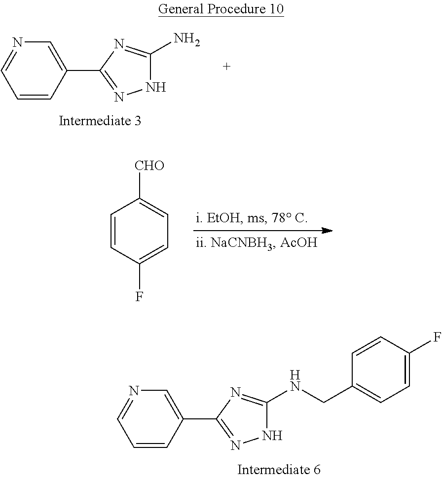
C1=CC(F)=CC=C1[CHO].C1=CC(C2=NNC(NCC3=CC=C(F)C=C3)=N2)=CN=C1.C1=CC(C2=NNC(N)=N2)=CN=C1
